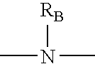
[RB]N(C)C
